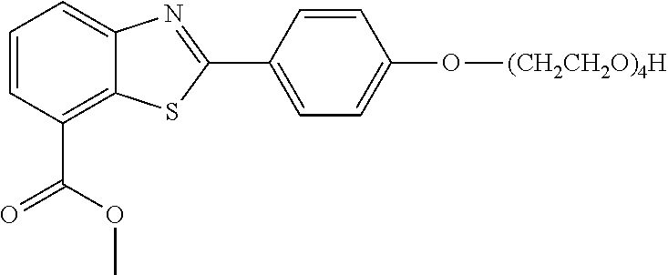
C1=CC(C(OC)=O)=C2C(=C1)N=C(C1=CC=C(O[(CH2CH2O)4H])C=C1)S2
